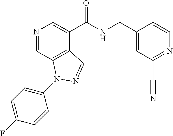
N1=CC2=C(C(C(NCC3=CC(C#N)=NC=C3)=O)=C1)C=NN2C1=CC=C(F)C=C1
